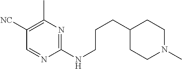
C1(NCCCC2CCN(C)CC2)=NC(C)=C([NC])C=N1
